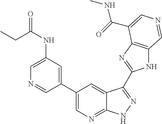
C(C)C(NC1=CN=CC(C2=CN=C3C(=C2)C(C2=NC4=C(N2)C=NC=C4C(=O)NC)=NN3)=C1)=O
